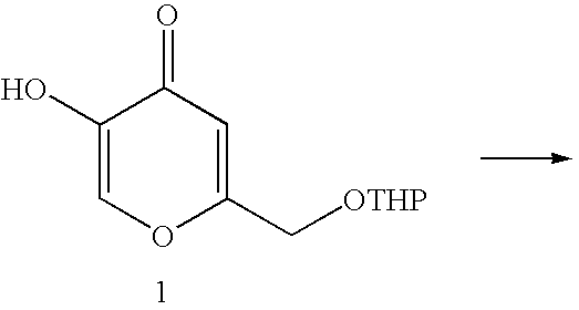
C1(O)=COC(C[OTHP])=CC1=O
